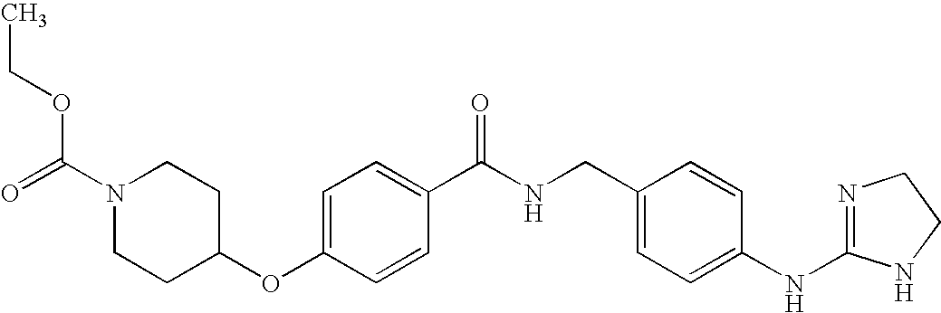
C1=C(OC2CCN(C(OCC)=O)CC2)C=CC(C(NCC2=CC=C(NC3=NCCN3)C=C2)=O)=C1
